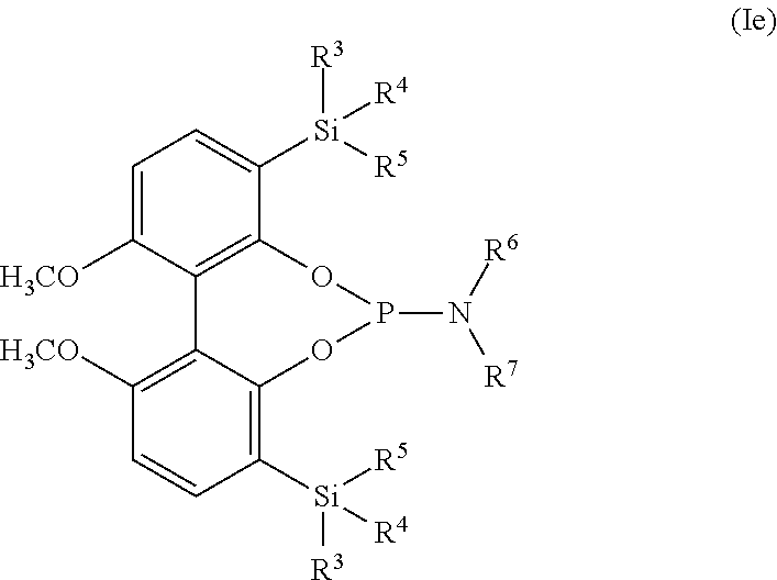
C1=C([H3CO])C2=C(C([Si]([R4])([R3])[R5])=C1)OP(N([R7])[R6])OC1=C([Si]([R3])([R4])[R5])C=CC([H3CO])=C21
